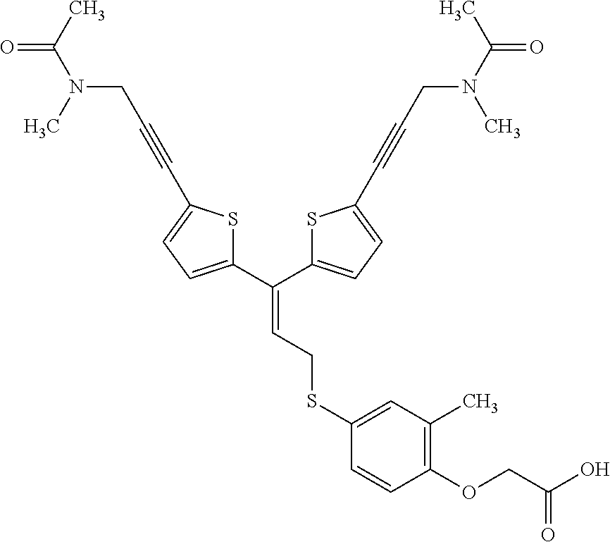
C(=CCSC1=CC(C)=C(OCC(O)=O)C=C1)(C1=CC=C(C#CCN(C)C(=O)C)S1)C1=CC=C(C#CCN(C)C(=O)C)S1
